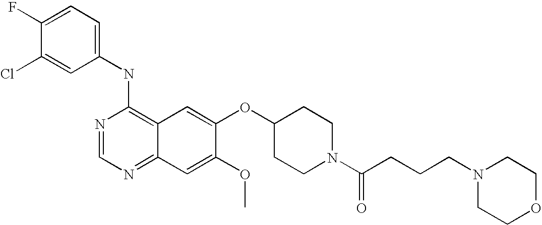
C1(NC2=C3C(=NC=N2)C=C(OC)C(OC2CCN(C(=O)CCCN4CCOCC4)CC2)=C3)=CC=C(F)C(Cl)=C1
